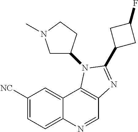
C12=CC([NC])=CC=C1N=CC1=C2N(C2CN(C)CC2)C(C2CC(F)C2)=N1
